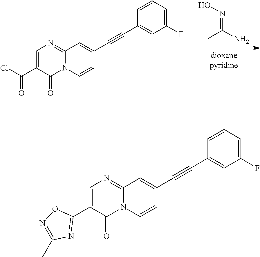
[dioxanepyridine].ON=C(N)C.N12C(=NC=C(C(Cl)=O)C1=O)C=C(C#CC1=CC(F)=CC=C1)C=C2.N12C(=NC=C(C3=NC(C)=NO3)C1=O)C=C(C#CC1=CC(F)=CC=C1)C=C2
